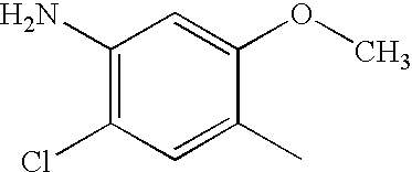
C1(N)=C(Cl)C=C(C)C(OC)=C1
